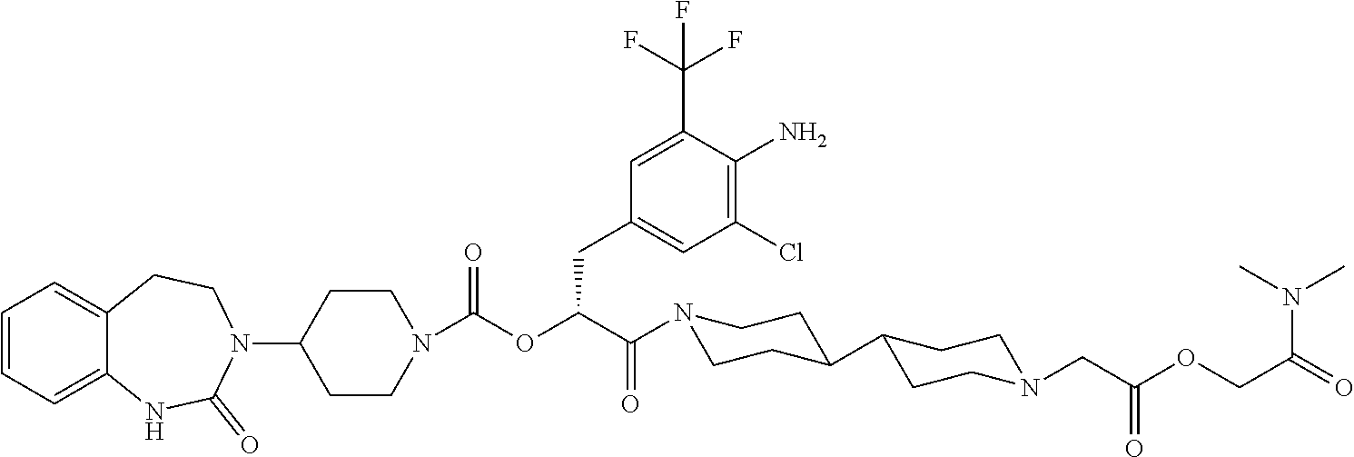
C1(N2C(=O)NC3=CC=CC=C3CC2)CCN(C(OC(C(=O)N2CCC(C3CCN(CC(OCC(N(C)C)=O)=O)CC3)CC2)CC2=CC(Cl)=C(N)C(C(F)(F)F)=C2)=O)CC1
